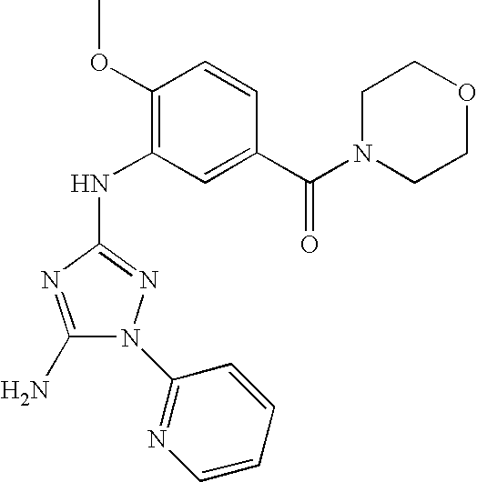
C1(N)=NC(NC2=C(OC)C=CC(C(=O)N3CCOCC3)=C2)=NN1C1=NC=CC=C1
